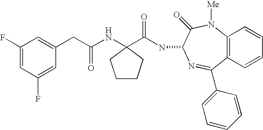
C1(F)=CC(F)=CC(CC(NC2(C(NC3C(=O)N([Me])C4=C(C(C5=CC=CC=C5)=N3)C=CC=C4)=O)CCCC2)=O)=C1
